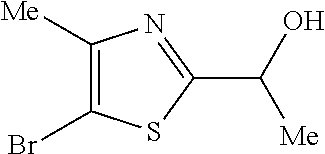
C1([Me])=C(Br)SC(C(O)[Me])=N1
